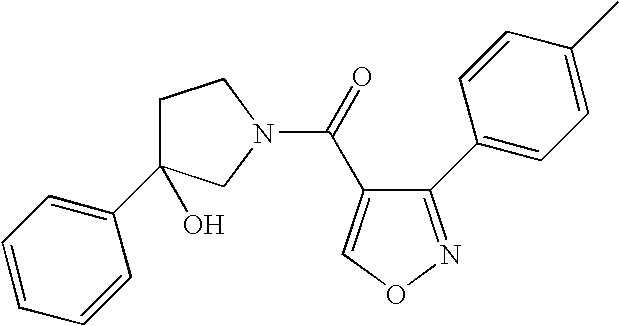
C1=CC=C(C2(O)CCN(C(=O)C3=CON=C3C3=CC=C(C)C=C3)C2)C=C1
